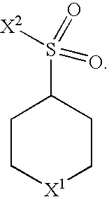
S(C1CC[X1]CC1)([X2])(=O)=O
